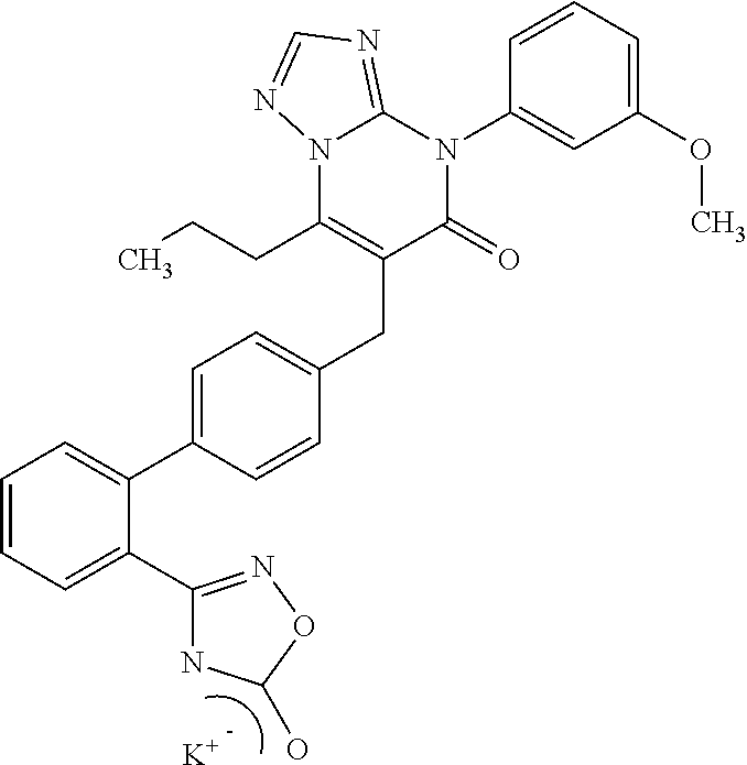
C1=CC=C(C2=NOC(O)N2)C(C2=CC=C(CC3=C(CCC)N4C(=NC=N4)N(C4=CC(OC)=CC=C4)C3=O)C=C2)=C1.[K]
